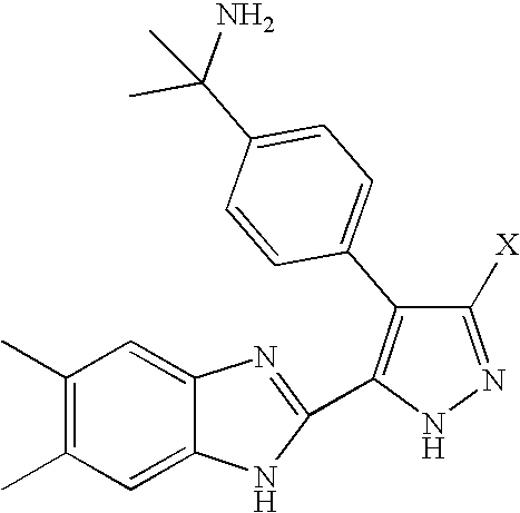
C1(C)=C(C)C=C2C(=C1)N=C(C1=C(C3=CC=C(C(N)(C)C)C=C3)C([X])=NN1)N2
